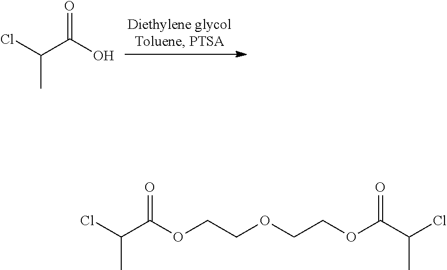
ClC(C(O)=O)C.ClC(C(OCCOCCOC(C(Cl)C)=O)=O)C
